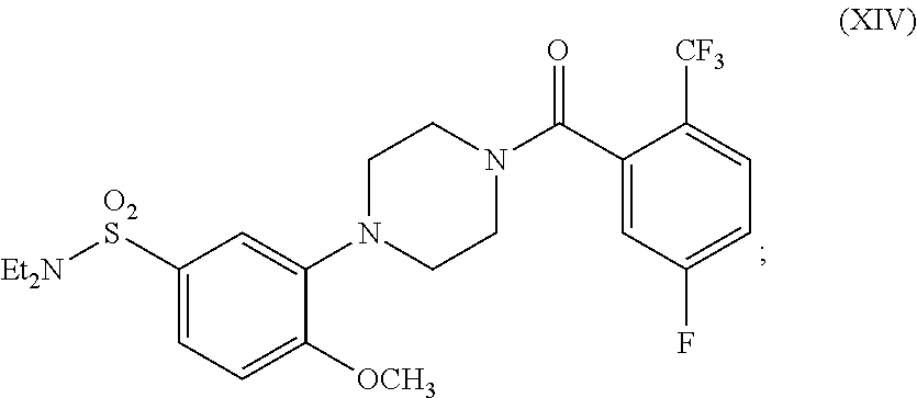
C1N(C2=CC([O2S][Et2N])=CC=C2[OCH3])CCN(C(C2=CC(F)=CC=C2[CF3])=O)C1
